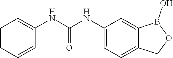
C1=CC=CC(NC(NC2=CC=C3C(=C2)B(O)OC3)=O)=C1
